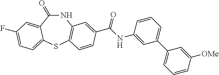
N1C(=O)C2=CC(F)=CC=C2SC2=C1C=C(C(NC1=CC(C3=CC=CC([OMe])=C3)=CC=C1)=O)C=C2
